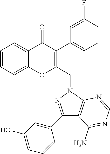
C1=CC=C2C(=C1)OC(CN1C3=C(C(N)=NC=N3)C(C3=CC(O)=CC=C3)=N1)=C(C1=CC=CC(F)=C1)C2=O
